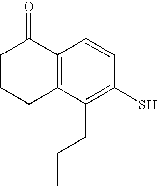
C1CCC2=C(C1=O)C=CC(S)=C2CCC
